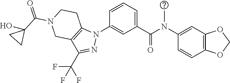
C1(N(C(C2=CC=CC(N3C4=C(C(C(F)(F)F)=N3)CN(C(=O)C3(O)CC3)CC4)=C2)=O)C)=CC2=C(C=C1)OCO2
